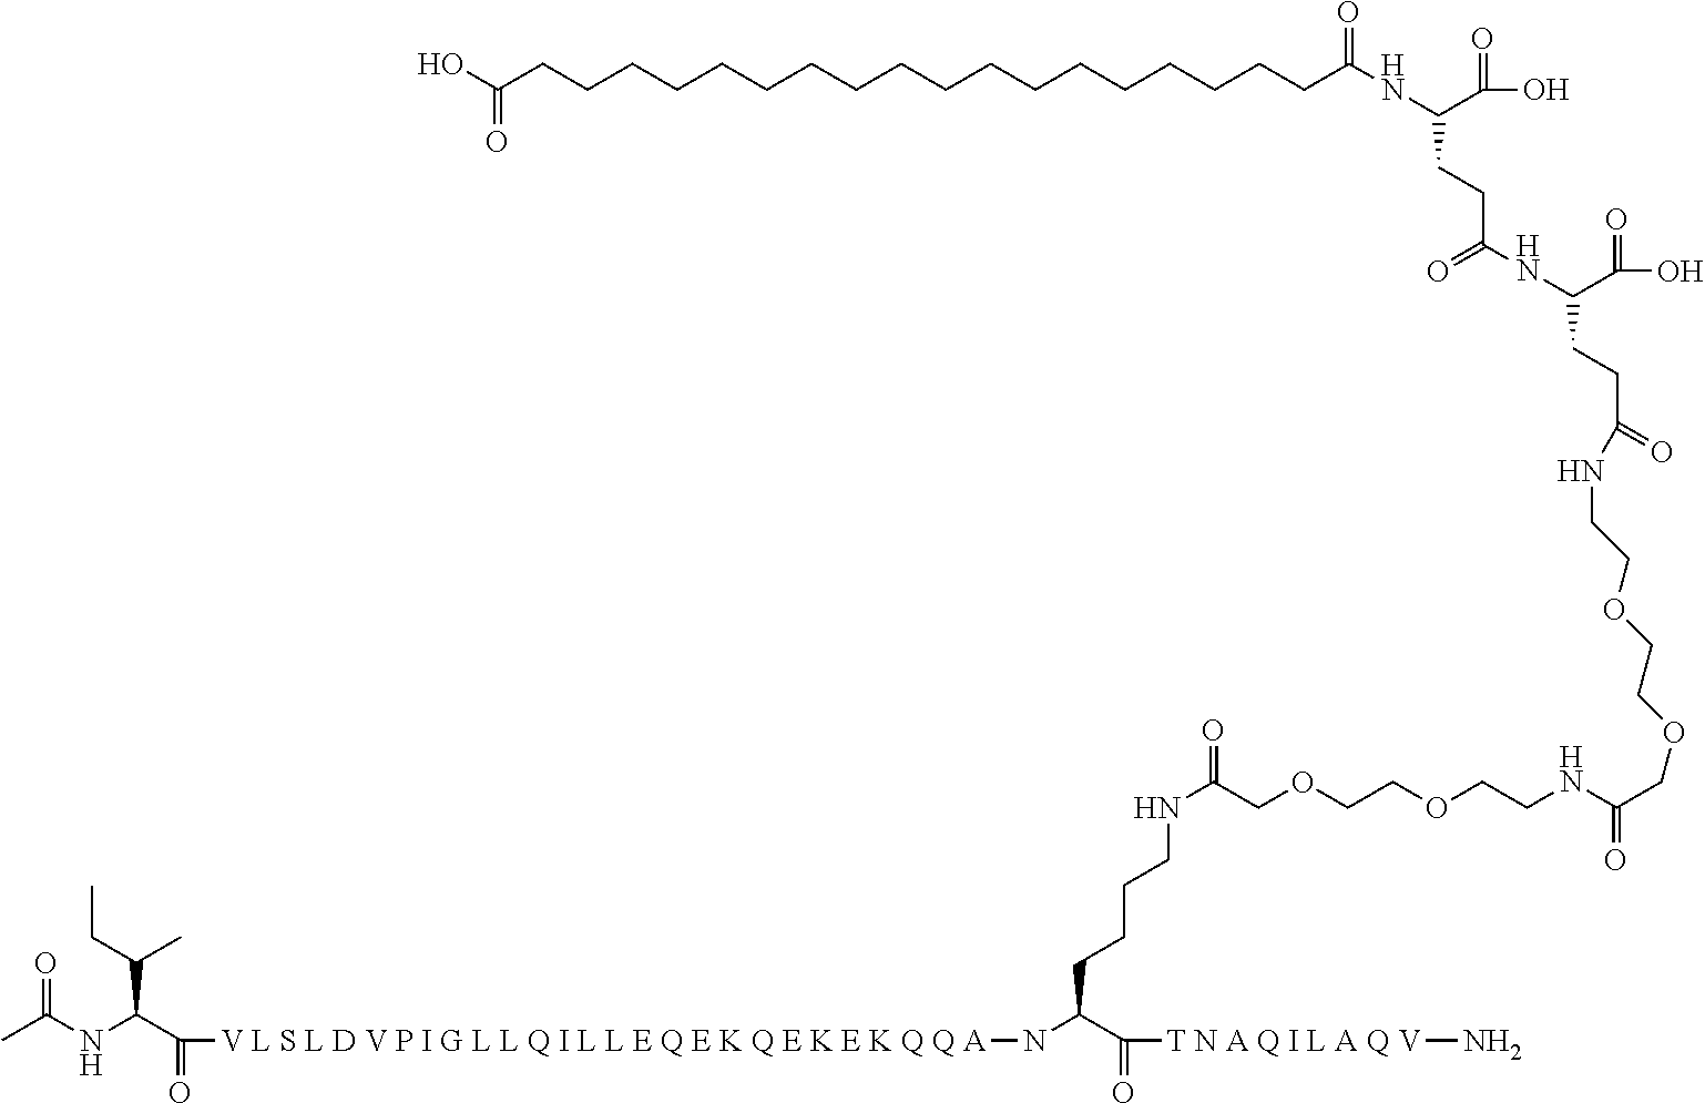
CC(NC(C(=O)[V L S L D V P I G L L Q I L L E Q E K Q E K E K Q Q A]NC(C(=O)[T N A Q I L A Q V]N)CCCCNC(=O)COCCOCCNC(COCCOCCNC(CCC(C(O)=O)NC(=O)CCC(C(O)=O)NC(CCCCCCCCCCCCCCCCCCC(O)=O)=O)=O)=O)C(C)CC)=O
